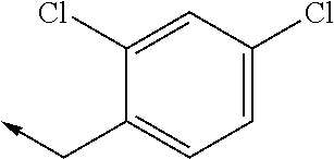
C1(Cl)=CC(Cl)=CC=C1C->C
